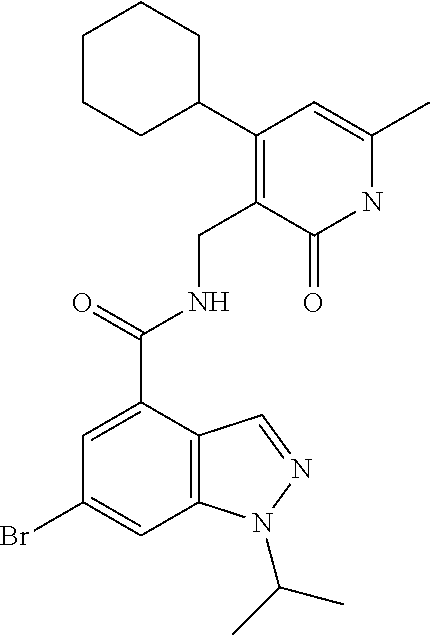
BrC1=CC2=C(C(C(NCC3=C(C4CCCCC4)C=C(C)NC3=O)=O)=C1)C=NN2C(C)C
